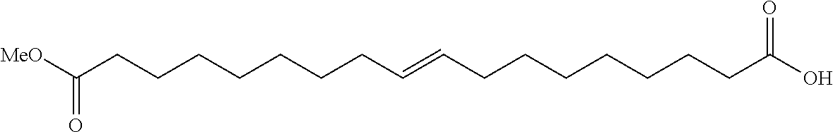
C(CCCCCCCC=CCCCCCCCC(O)=O)([MeO])=O
